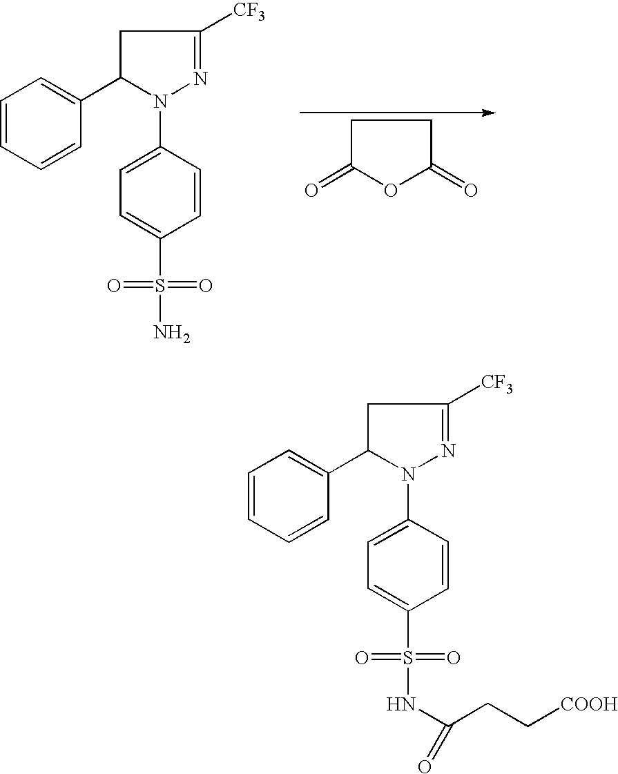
C1C(=O)OC(=O)C1.C1=CC=CC(C2N(C3=CC=C(S(N)(=O)=O)C=C3)N=C([CF3])C2)=C1.C1=CC=CC(C2N(C3=CC=C(S(NC(CC[COOH])=O)(=O)=O)C=C3)N=C([CF3])C2)=C1
